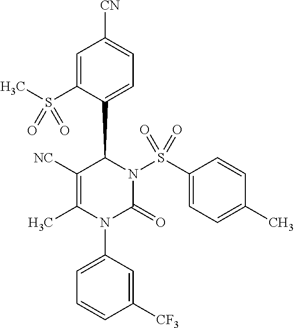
C1([NC])=C(C)N(C2=CC=CC([CF3])=C2)C(=O)N(S(C2=CC=C(C)C=C2)(=O)=O)C1C1=CC=C([CN])C=C1S(C)(=O)=O
